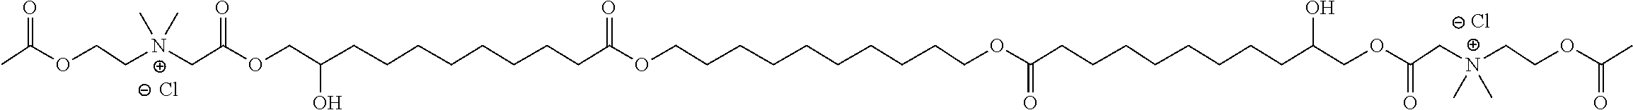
[Cl-].CC(OCC[N+](CC(OCC(CCCCCCCCC(OCCCCCCCCCCOC(=O)CCCCCCCCC(COC(C[N+](CCOC(C)=O)(C)C)=O)O)=O)O)=O)(C)C)=O.[Cl-]
